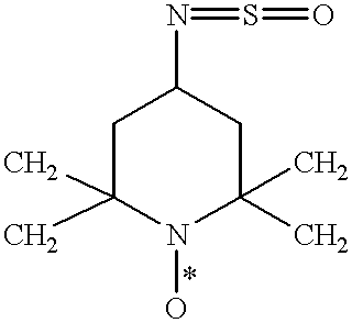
C1(C)(C)CC(N=S=O)CC(C)(C)N1O
